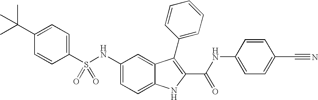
C1(C(C)(C)C)=CC=C(S(NC2=CC=C3C(=C2)C(C2=CC=CC=C2)=C(C(NC2=CC=C(C#N)C=C2)=O)N3)(=O)=O)C=C1
